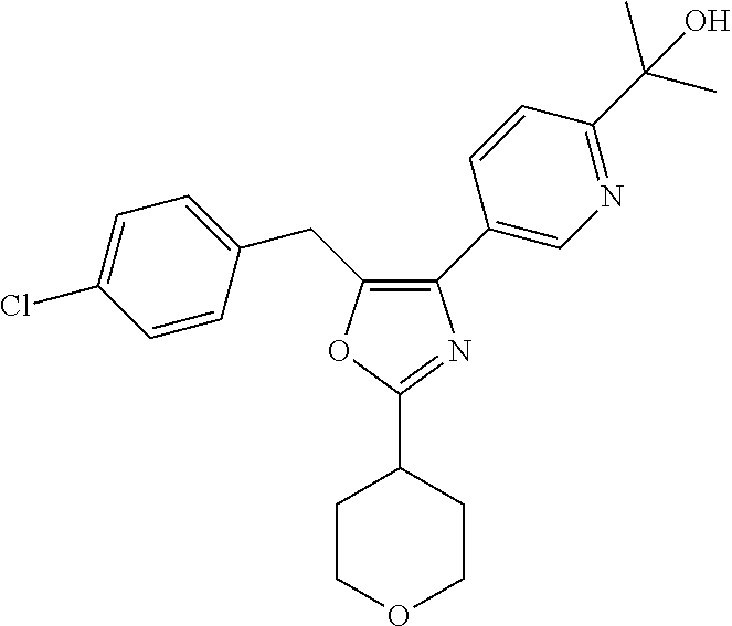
C1(C2=CN=C(C(C)(C)O)C=C2)=C(CC2=CC=C(Cl)C=C2)OC(C2CCOCC2)=N1
